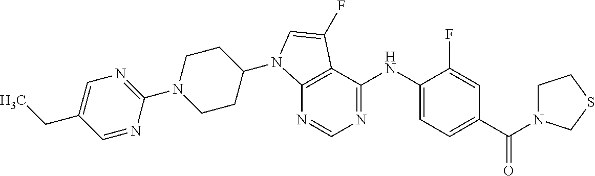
C12=C(C(NC3=CC=C(C(=O)N4CCSC4)C=C3F)=NC=N1)C(F)=CN2C1CCN(C2=NC=C(CC)C=N2)CC1
